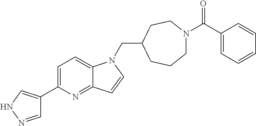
C1=NNC=C1C1=CC=C2C(=N1)C=CN2CC1CCN(C(C2=CC=CC=C2)=O)CCC1
